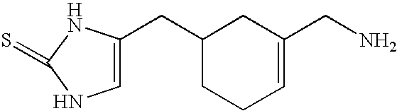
C1=C(CC2CCC=C(CN)C2)NC(=S)N1
